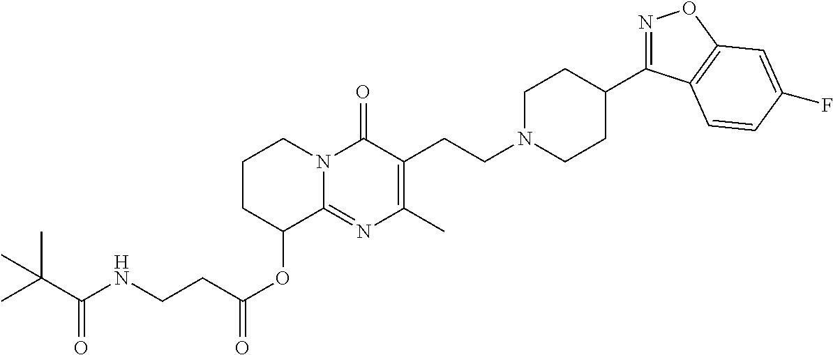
C1CC(OC(CCNC(C(C)(C)C)=O)=O)C2=NC(C)=C(CCN3CCC(C4=NOC5=C4C=CC(F)=C5)CC3)C(=O)N2C1
